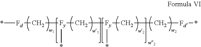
*[Fd]C[Fy](*)C[Fy](*)CC[Fd]*
